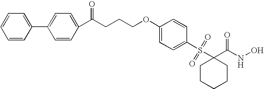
C1=CC(C2=CC=C(C(CCCOC3=CC=C(S(C4(C(NO)=O)CCCCC4)(=O)=O)C=C3)=O)C=C2)=CC=C1
